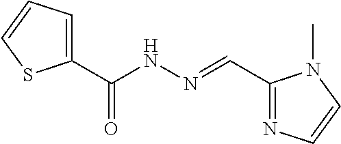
C1(C(NN=CC2=NC=CN2C)=O)=CC=CS1
